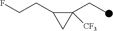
C1(CCF)C(CC)([CF3])C1
